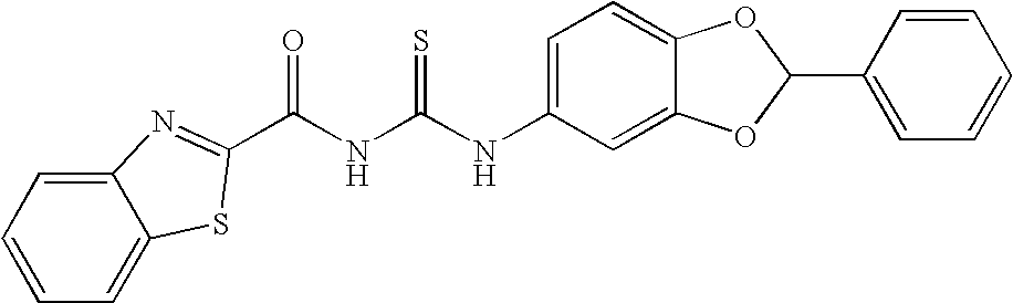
C12=CC=CC=C1SC(C(NC(NC1=CC=C3C(=C1)OC(C1=CC=CC=C1)O3)=S)=O)=N2
